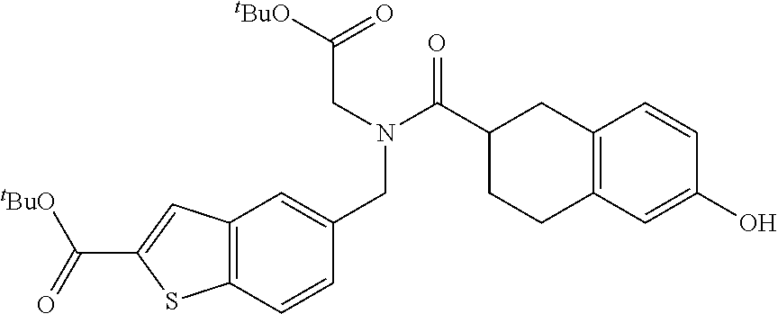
C1C2=C(C=CC(O)=C2)CC(C(=O)N(CC(=O)[tBuO])CC2=CC3=C(C=C2)SC(C(=O)[tBuO])=C3)C1
